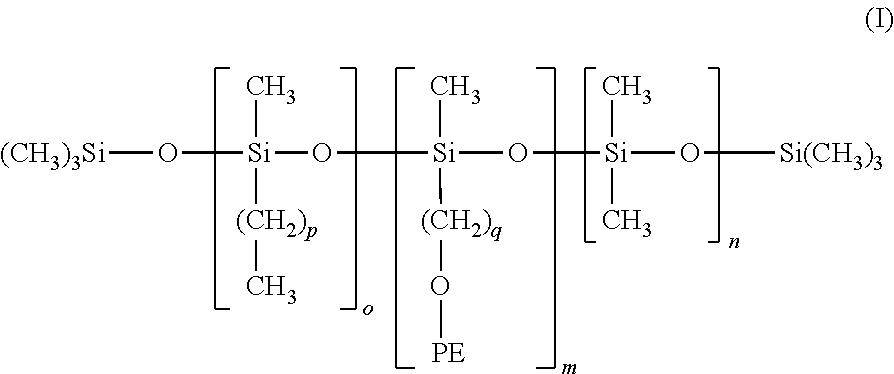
[(CH3)3Si]O[Si](O[Si](O[Si](O[Si(CH3)3])(C)C)(C)[(CH2)q]O[PE])(C)[(CH2)p]C
